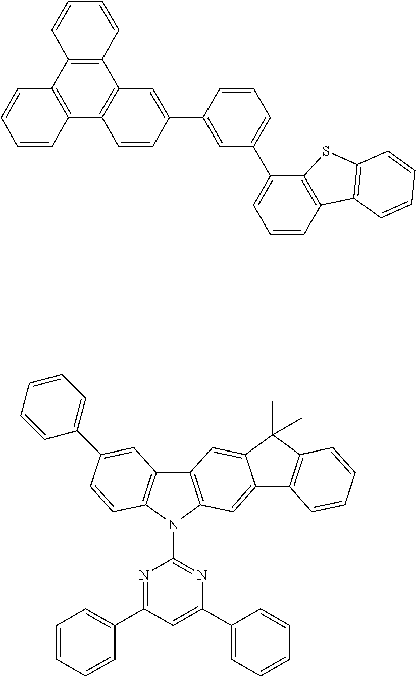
C1=CC2=C(C=C1)C1=C(C3=C2C=CC(C2=CC(C4=CC=CC5=C4SC4=C5C=CC=C4)=CC=C2)=C3)C=CC=C1.C12=C(N(C3=NC(C4=CC=CC=C4)=CC(C4=CC=CC=C4)=N3)C3=C1C=C(C1=CC=CC=C1)C=C3)C=C1C(=C2)C(C)(C)C2=C1C=CC=C2
